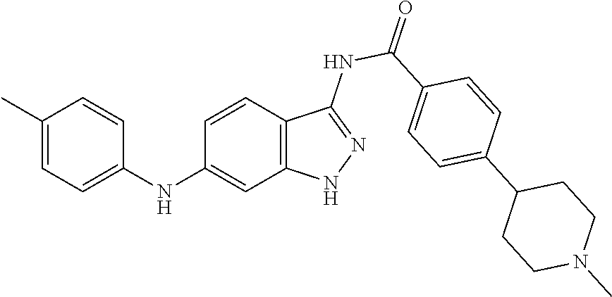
C1(C)=CC=C(NC2=CC3=C(C=C2)C(NC(=O)C2=CC=C(C4CCN(C)CC4)C=C2)=NN3)C=C1
